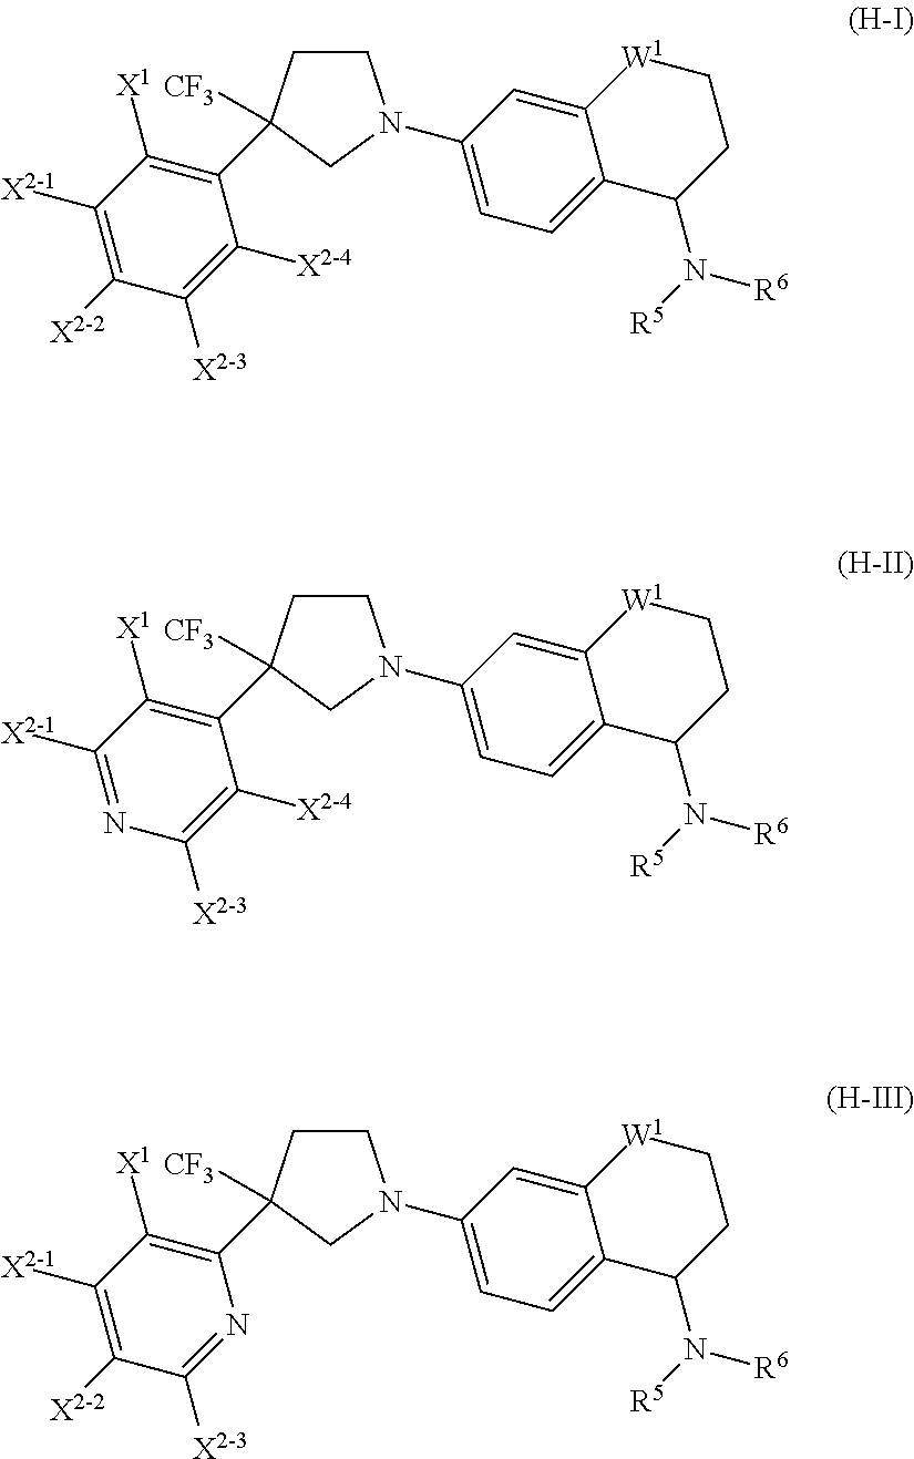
C1CC(C2=C([X1])C([X2-1])=C([X2-2])C([X2-3])=C2[X2-4])([CF3])CN1C1=CC=C2C(=C1)[W1]CCC2N([R6])[R5].C1CC(C2=C([X1])C([X2-1])=NC([X2-3])=C2[X2-4])([CF3])CN1C1=CC=C2C(=C1)[W1]CCC2N([R6])[R5].C1CC(C2=C([X1])C([X2-1])=C([X2-2])C([X2-3])=N2)([CF3])CN1C1=CC=C2C(=C1)[W1]CCC2N([R6])[R5]
